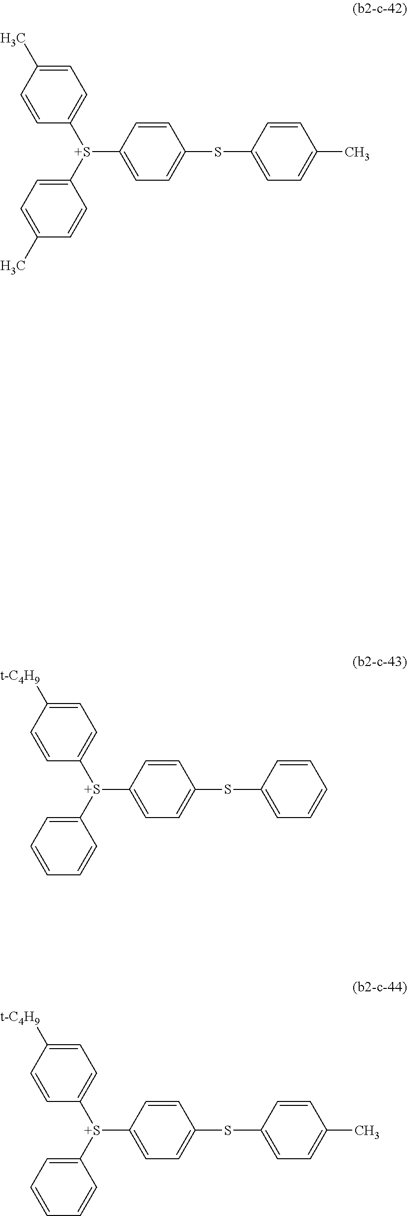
C1=CC([S+](C2=CC=C(SC3=CC=C(C)C=C3)C=C2)C2=CC=C(C)C=C2)=CC=C1C.C1=CC([S+](C2=CC=C(SC3=CC=CC=C3)C=C2)C2=CC=CC=C2)=CC=C1[t-C4H9].C1=CC([S+](C2=CC=C(SC3=CC=C(C)C=C3)C=C2)C2=CC=CC=C2)=CC=C1[t-C4H9]
